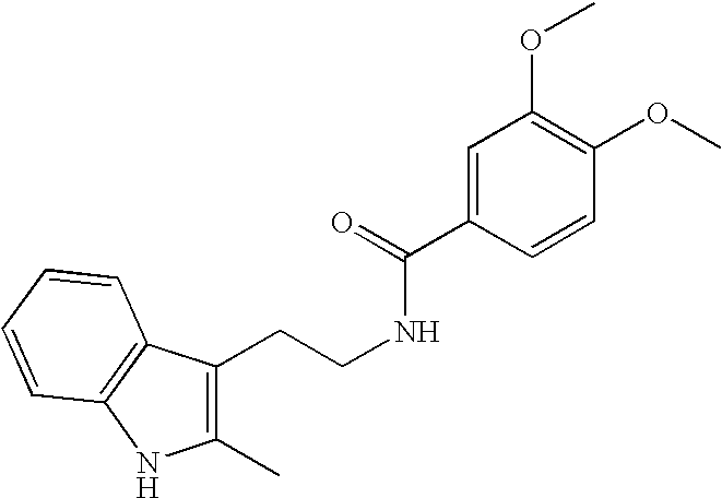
C1(C)=C(CCNC(C2=CC(OC)=C(OC)C=C2)=O)C2=C(N1)C=CC=C2
